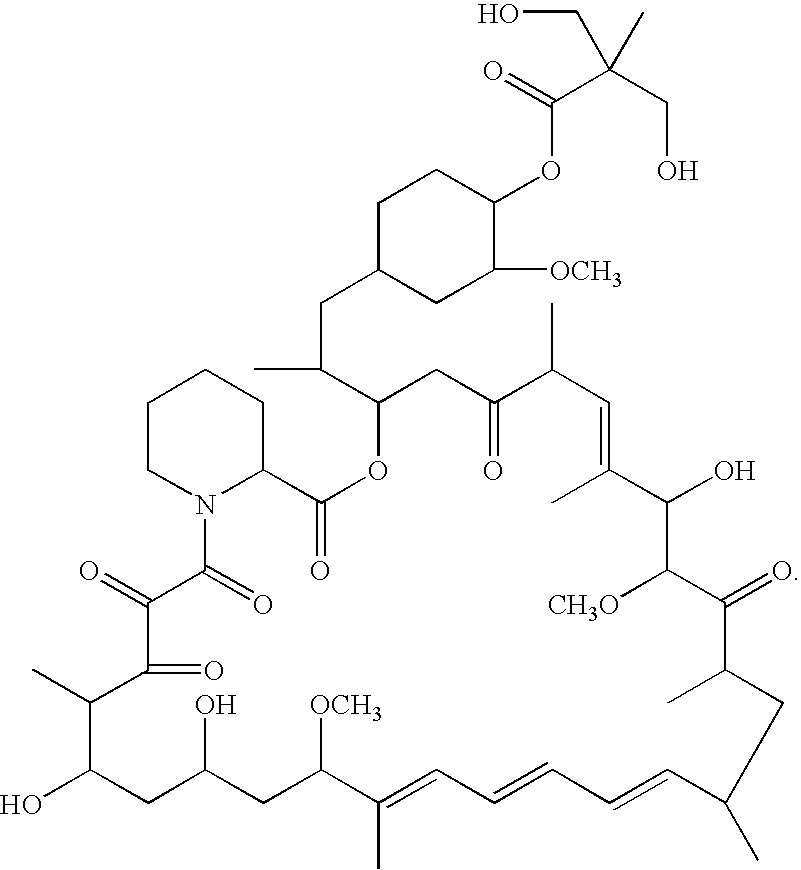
C1C(CC(C2OC(=O)C3CCCCN3C(=O)C(=O)C(=O)C(C)C(O)CC(O)CC([OCH3])C(C)=CC=CC=CC(C)CC(C)C(=O)C([CH3O])C(O)C(C)=CC(C)C(=O)C2)C)CC([OCH3])C(OC(C(CO)(CO)C)=O)C1
